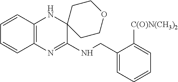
C1=CC2=C(C=C1)N=C(NCC1=CC=CC=C1[C(O)N(CH3)2])C1(N2)CCOCC1
